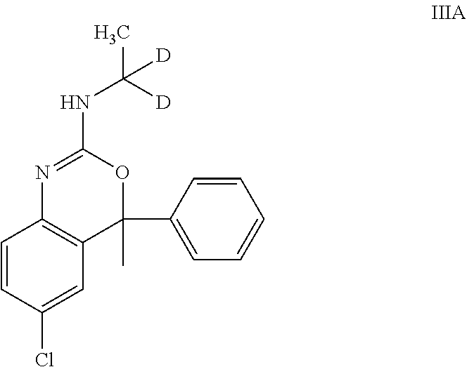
C1=CC(Cl)=CC2=C1N=C(NC(C)([D])[D])OC2(C)C1=CC=CC=C1
